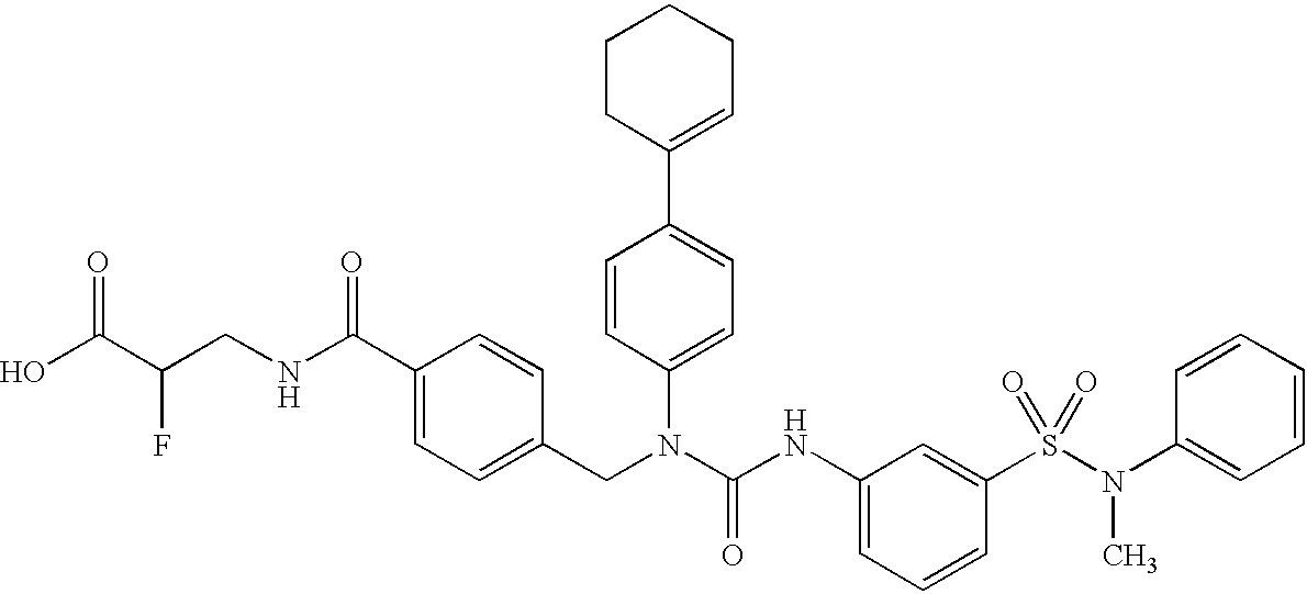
OC(C(CNC(C1=CC=C(CN(C(NC2=CC=CC(S(=O)(N(C)C3=CC=CC=C3)=O)=C2)=O)C2=CC=C(C3=CCCCC3)C=C2)C=C1)=O)F)=O
